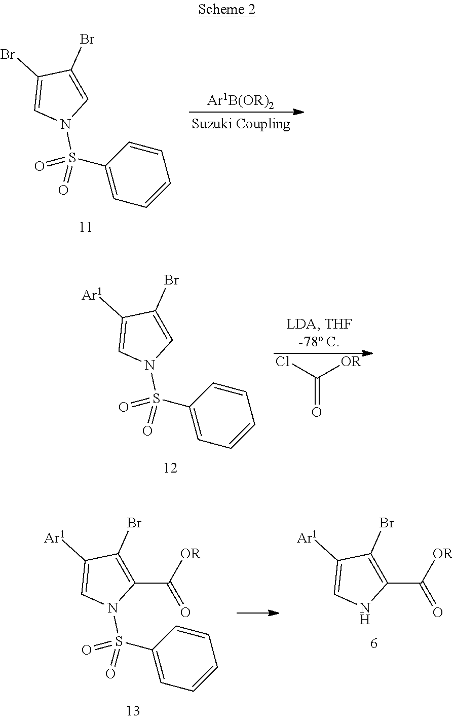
C1=C(Br)C(Br)=CN1S(C1=CC=CC=C1)(=O)=O.ClC([OR])=O.C1=C(Br)C([Ar1])=CN1S(C1=CC=CC=C1)(=O)=O.C1(C([OR])=O)=C(Br)C([Ar1])=CN1S(C1=CC=CC=C1)(=O)=O.C1(C([OR])=O)=C(Br)C([Ar1])=CN1
